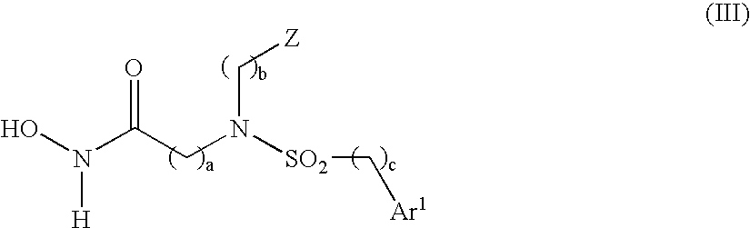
ON(C(CN([SO2]C[Ar1])C[Z])=O)[H]
